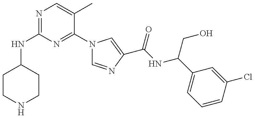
N(C1=NC=C(C)C(N2C=NC(C(=O)NC(CO)C3=CC=CC(Cl)=C3)=C2)=N1)C1CCNCC1
